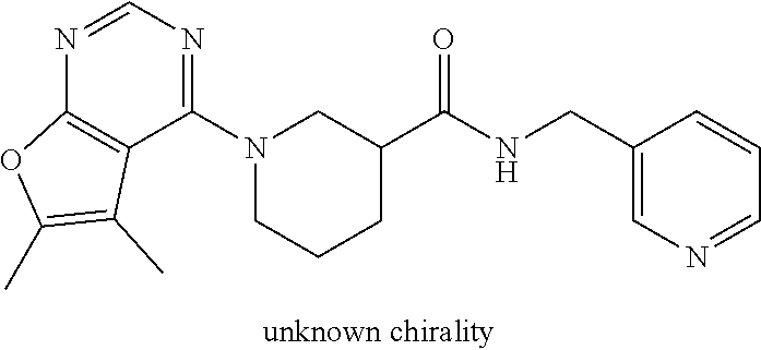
C(C1=CN=CC=C1)NC(C1CN(C2=NC=NC3=C2C(C)=C(C)O3)CCC1)=O
